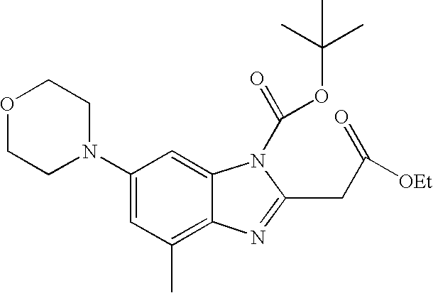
O1CCN(C2=CC(C)=C3C(=C2)N(C(OC(C)(C)C)=O)C(CC([OEt])=O)=N3)CC1
